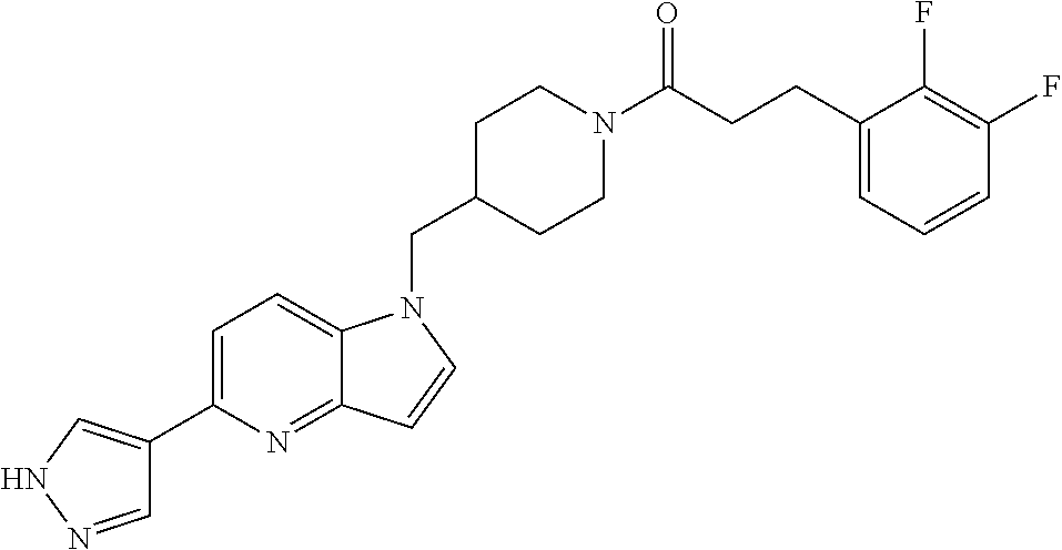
C1=NNC=C1C1=CC=C2C(=N1)C=CN2CC1CCN(C(CCC2=CC=CC(F)=C2F)=O)CC1
